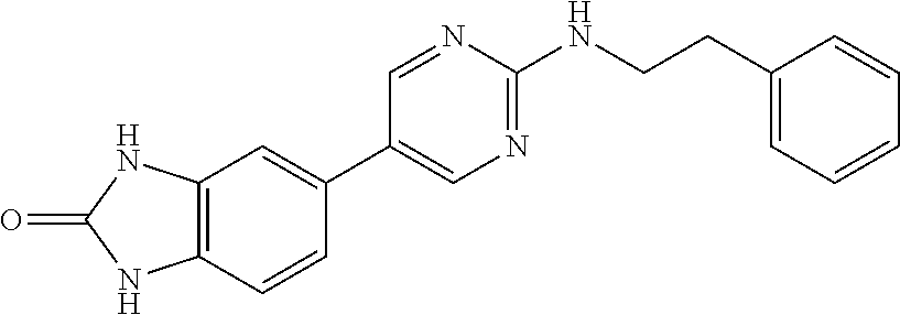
C1=NC(NCCC2=CC=CC=C2)=NC=C1C1=CC2=C(C=C1)NC(=O)N2
